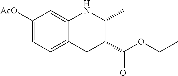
C1([AcO])=CC=C2C(=C1)NC(C)C(C(OCC)=O)C2
